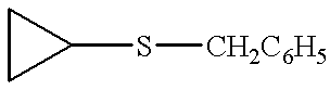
C1CC1S[CH2C6H5]
